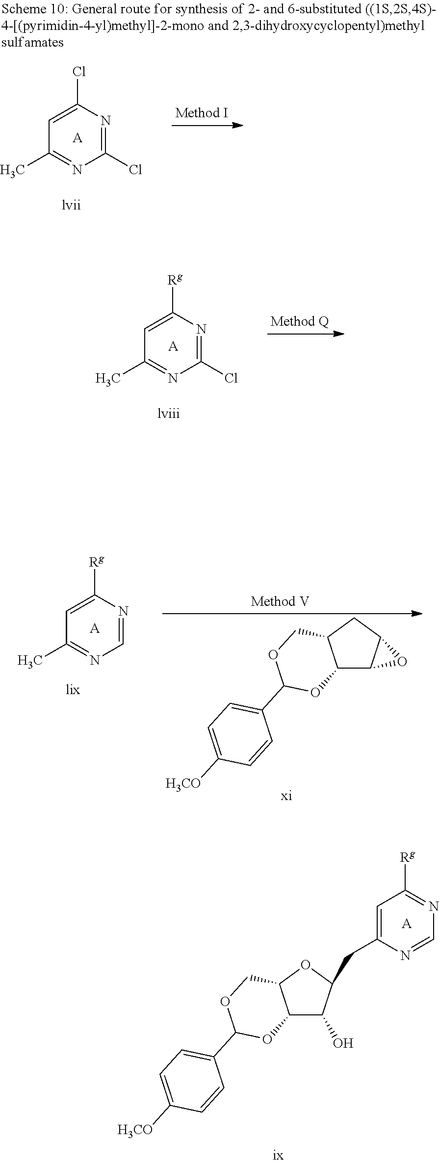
C1=C(Cl)N=C(Cl)N=C1C.[A].C1=C([Rg])N=C(Cl)N=C1C.[A].C1=C([Rg])N=CN=C1C.[A].C12C3C(CC1COC(C1=CC=C([H3CO])C=C1)O2)O3.[A].C1=C(CC2C(O)C3C(O2)COC(C2=CC=C([H3CO])C=C2)O3)N=CN=C1[Rg]
